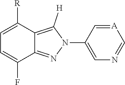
[A]1=CC(N2C([H])=C3C(=N2)C(F)=CC=C3[R])=CN=C1
